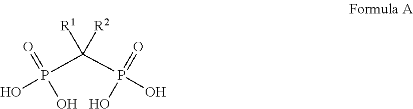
OP(C([R1])([R2])P(O)(=O)O)(=O)O
